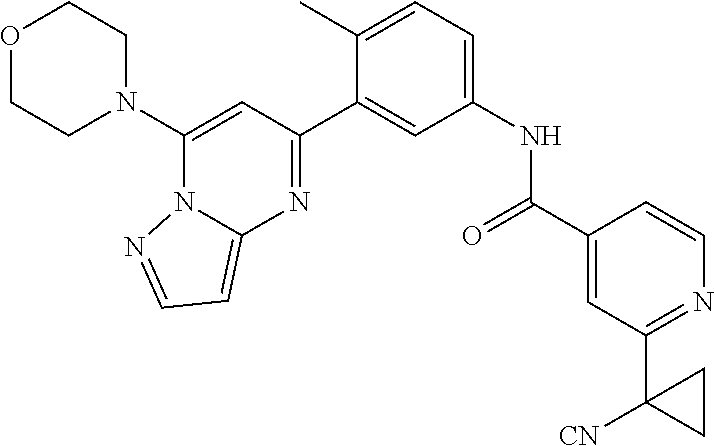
O1CCN(C2=CC(C3=CC(NC(=O)C4=CC(C5([CN])CC5)=NC=C4)=CC=C3C)=NC3=CC=NN23)CC1
